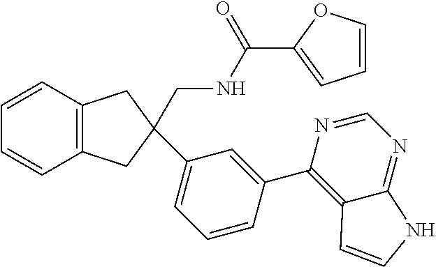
C12=C(C=CC=C1)CC(C1=CC=CC(C3=C4C(=NC=N3)NC=C4)=C1)(CNC(=O)C1=CC=CO1)C2
